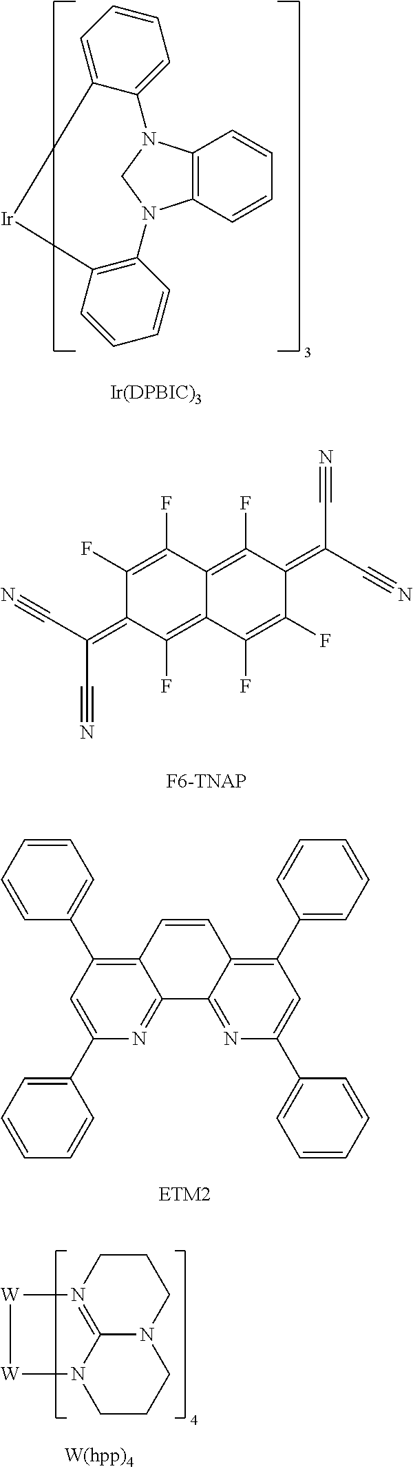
C12=C(C=CC=C1)N1CN2C2=CC=CC=C2[Ir]C2=C1C=CC=C2.[Ir(DPBIC)3].C1(F)=C(F)C2=C(F)C(=C(C#N)C#N)C(F)=C(F)C2=C(F)C1=C(C#N)C#N.C12=C(C3=CC=CC=C3)C=C(C3=CC=CC=C3)N=C1C1=NC(C3=CC=CC=C3)=CC(C3=CC=CC=C3)=C1C=C2.C1CN2=C3N(C1)CCCN3[W][W]2
